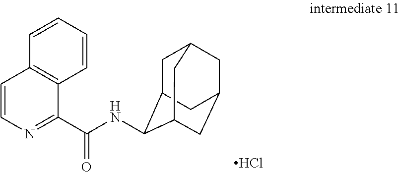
C1=CC=CC2=C1C(C(NC1C3CC4CC(CC1C4)C3)=O)=NC=C2.Cl
